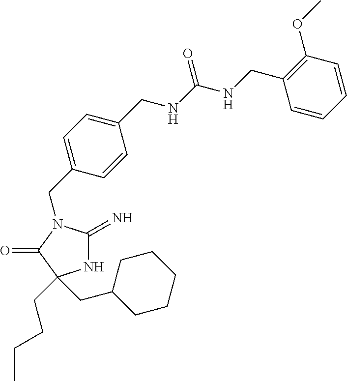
C1(CN2C(=N)NC(CCCC)(CC3CCCCC3)C2=O)=CC=C(CNC(NCC2=C(OC)C=CC=C2)=O)C=C1
